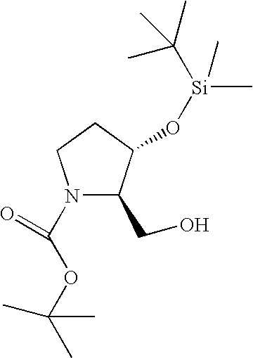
N1(C(OC(C)(C)C)=O)C(CO)C(O[Si](C)(C(C)(C)C)C)CC1
